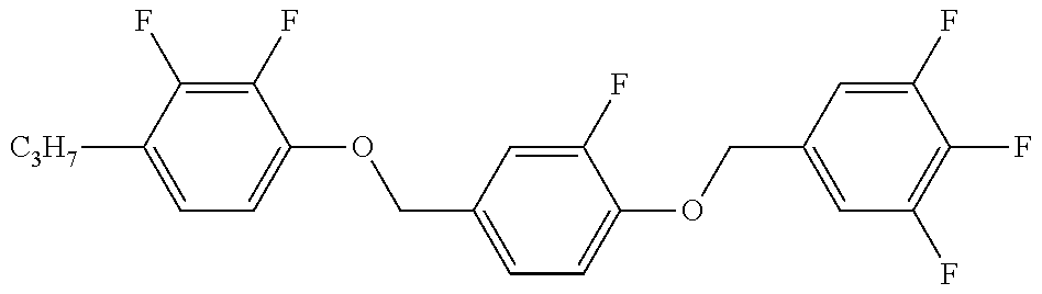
C1=C([C3H7])C(F)=C(F)C(OCC2=CC=C(OCC3=CC(F)=C(F)C(F)=C3)C(F)=C2)=C1
